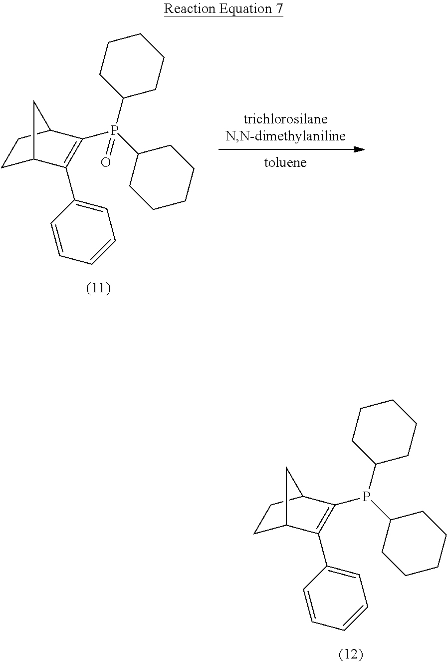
C1C2C(C3=CC=CC=C3)=C(P(C3CCCCC3)(C3CCCCC3)=O)C(C1)C2.C1C2C(C3=CC=CC=C3)=C(P(C3CCCCC3)C3CCCCC3)C(C1)C2
